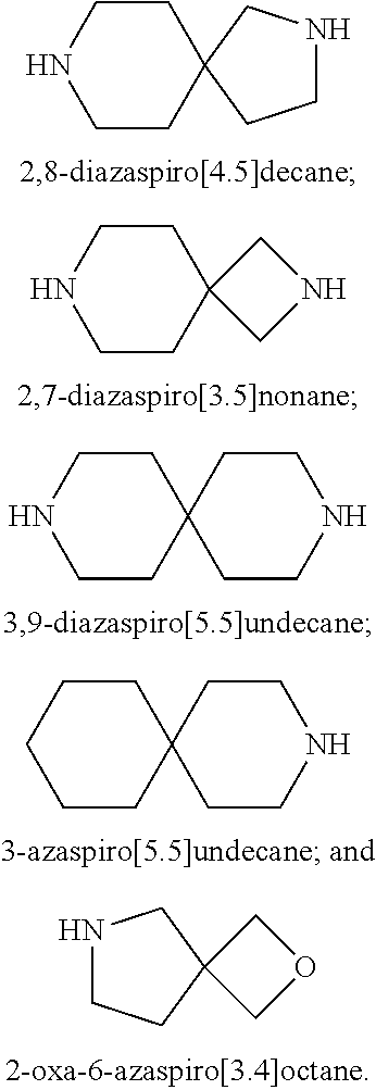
C1CC2(CCN1)CCNC2.C1CC2(CCN1)CNC2.C1CC2(CCN1)CCNCC2.C1CC2(CCC1)CCNCC2.N1CCC2(C1)COC2
